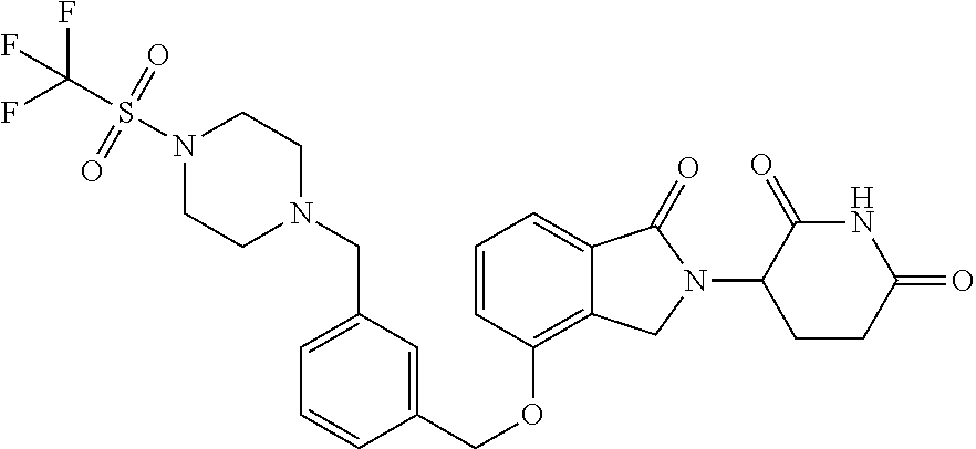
C1N(S(C(F)(F)F)(=O)=O)CCN(CC2=CC=CC(COC3=C4C(=CC=C3)C(=O)N(C3CCC(=O)NC3=O)C4)=C2)C1
